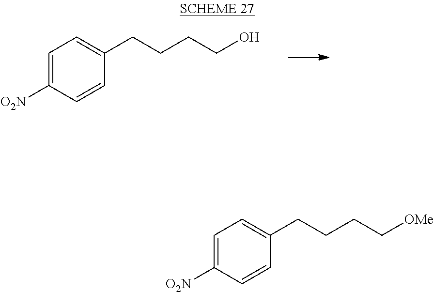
C1=C([O2N])C=CC(CCCCO)=C1.C1=C([O2N])C=CC(CCCC[OMe])=C1
